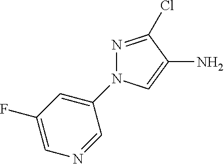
C1(N2N=C(Cl)C(N)=C2)=CC(F)=CN=C1
